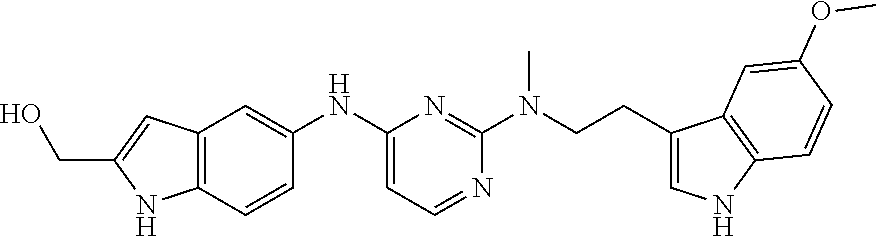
C12=C(C=CC(NC3=CC=NC(N(CCC4=CNC5=C4C=C(OC)C=C5)C)=N3)=C1)NC(CO)=C2
